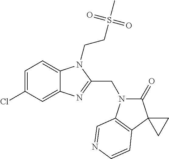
C1=C(Cl)C=C2C(=C1)N(CCS(C)(=O)=O)C(CN1C(=O)C3(C4=C1C=NC=C4)CC3)=N2
